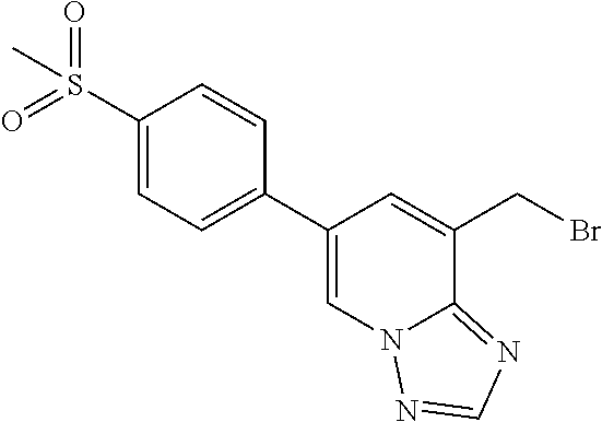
C1(S(=O)(=O)C)=CC=C(C2=CN3C(=NC=N3)C(CBr)=C2)C=C1
